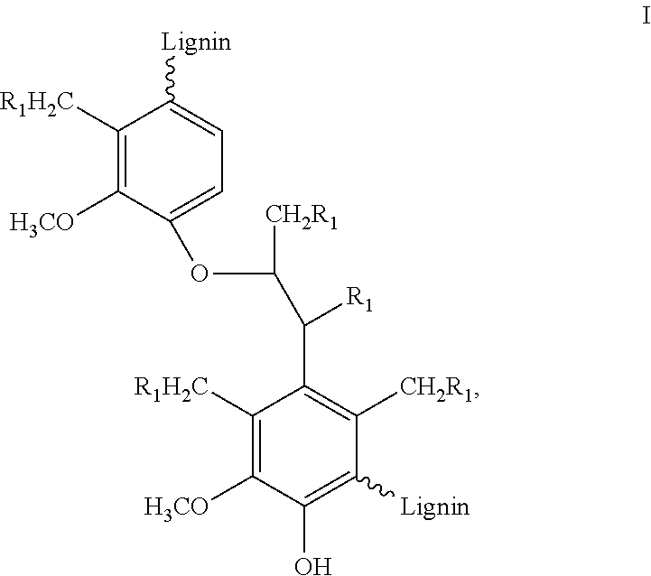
C1([R1H2C])=C([H3CO])C(OC(C(C2=C([CH2R1])C([Lignin])=C(O)C([H3CO])=C2[R1H2C])[R1])[CH2R1])=CC=C1[Lignin]
